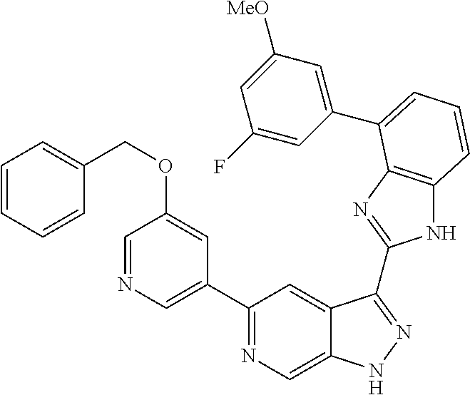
C1(C2=NC=C3C(=C2)C(C2=NC4=C(N2)C=CC=C4C2=CC([MeO])=CC(F)=C2)=NN3)=CN=CC(OCC2=CC=CC=C2)=C1
